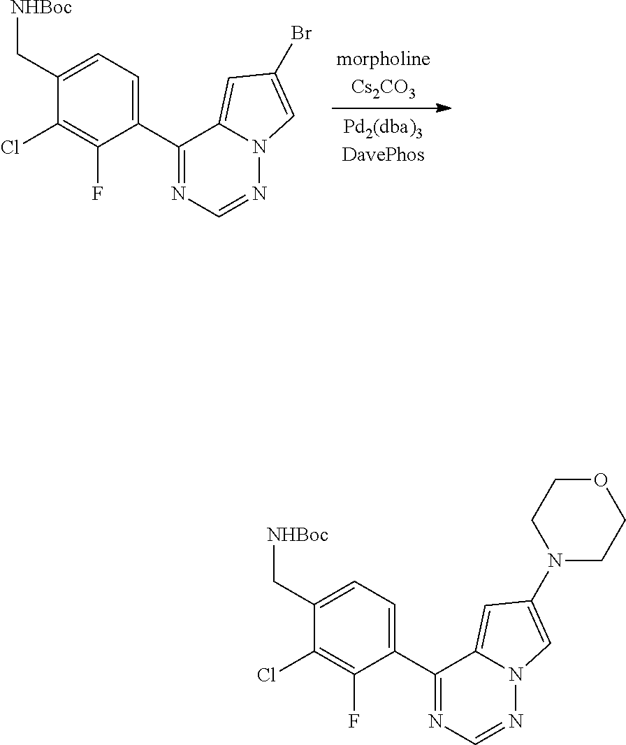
C1(C2=NC=NN3C2=CC(Br)=C3)=CC=C(C[NHBoc])C(Cl)=C1F.C1(C2=NC=NN3C2=CC(N2CCOCC2)=C3)=CC=C(C[NHBoc])C(Cl)=C1F
